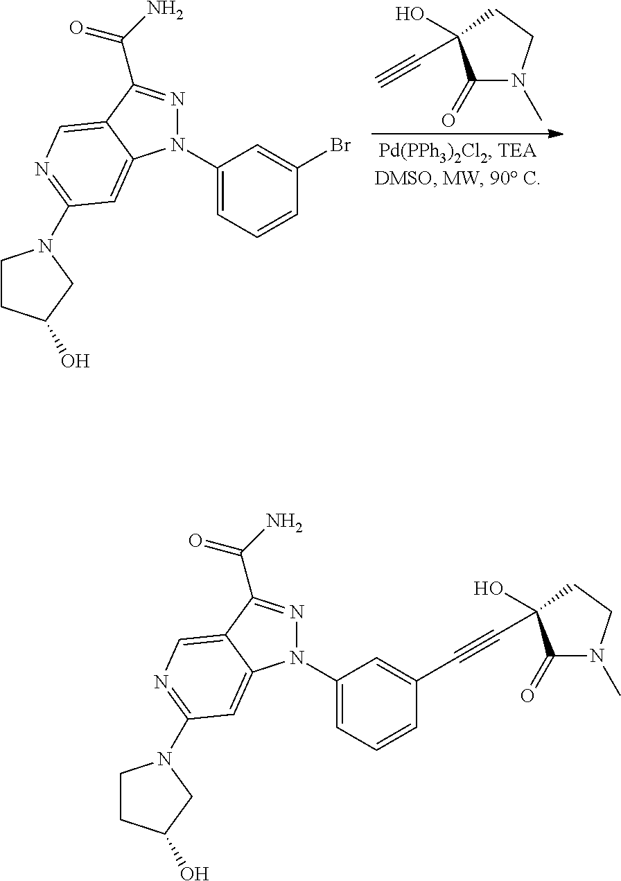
C1(=O)N(C)CCC1(O)C#C.N1(C2=CC=CC(Br)=C2)N=C(C(=O)N)C2=CN=C(N3CCC(O)C3)C=C12.N1(C2=CC=CC(C#CC3(O)C(=O)N(C)CC3)=C2)N=C(C(=O)N)C2=CN=C(N3CCC(O)C3)C=C12
